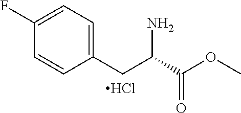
C1=CC(CC(C(OC)=O)N)=CC=C1F.Cl
